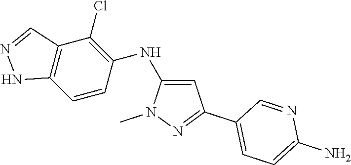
CN1N=C(C2=CC=C(N)N=C2)C=C1NC1=C(Cl)C2=C(NN=C2)C=C1
